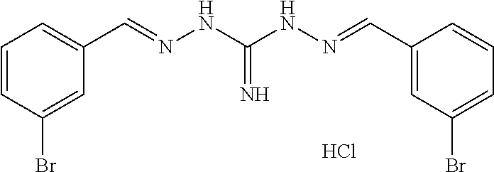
C1=CC(Br)=CC(C=NNC(NN=CC2=CC(Br)=CC=C2)=N)=C1.Cl
